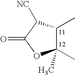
C1(C)(C)C(C)C([NC])C(=O)O1
